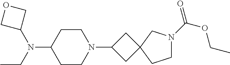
C1CC(N(CC)C2COC2)CCN1C1CC2(C1)CN(C(=O)OCC)CC2
